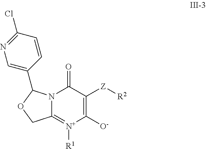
C12=[N+]([R1])C([O-])=C([Z][R2])C(=O)N1C(C1=CN=C(Cl)C=C1)OC2
